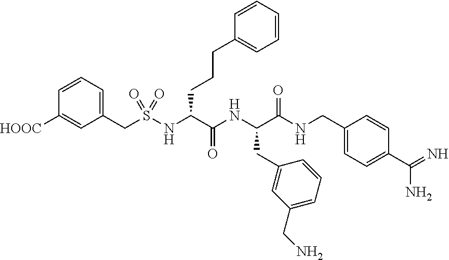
C1=C(CS(NC(C(NC(C(NCC2=CC=C(C(=N)N)C=C2)=O)CC2=CC(CN)=CC=C2)=O)CCCC2=CC=CC=C2)(=O)=O)C=C([HOOC])C=C1
